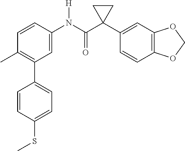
C1=C(N(C(C2(C3=CC4=C(C=C3)OCO4)CC2)=O)[H])C=CC(C)=C1C1=CC=C(SC)C=C1
